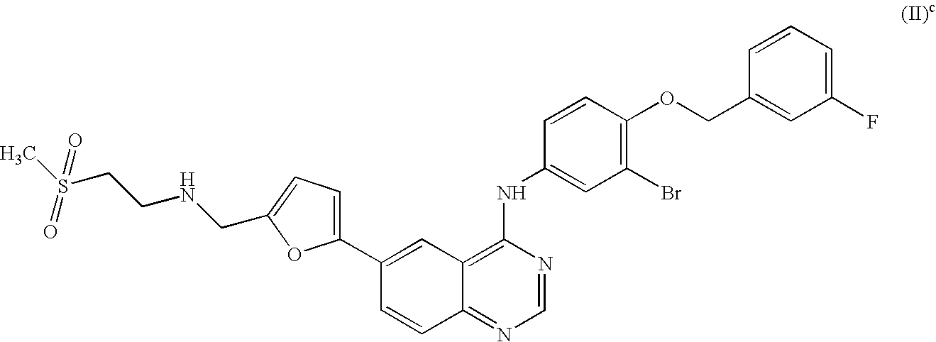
C12=C(NC3=CC(Br)=C(OCC4=CC(F)=CC=C4)C=C3)N=CN=C1C=CC(C1=CC=C(CNCCS(C)(=O)=O)O1)=C2
